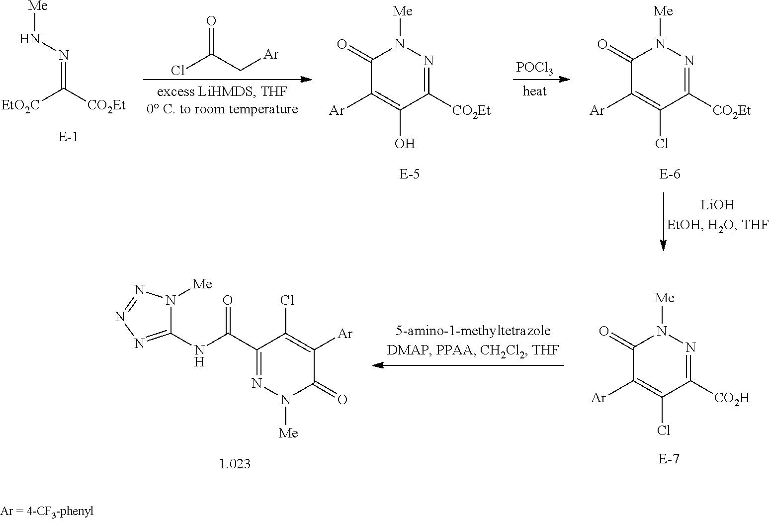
C1(=O)C([Ar])=C(Cl)C([CO2H])=NN1[Me].C(C1=NN([Me])C(=O)C([Ar])=C1Cl)(=O)NC1=NN=NN1[Me].C(Cl)(C[Ar])=O.[EtO2C]C([CO2Et])=NN[Me].C1(=O)C([Ar])=C(O)C([CO2Et])=NN1[Me].[POCl3].C1(=O)C([Ar])=C(Cl)C([CO2Et])=NN1[Me]
